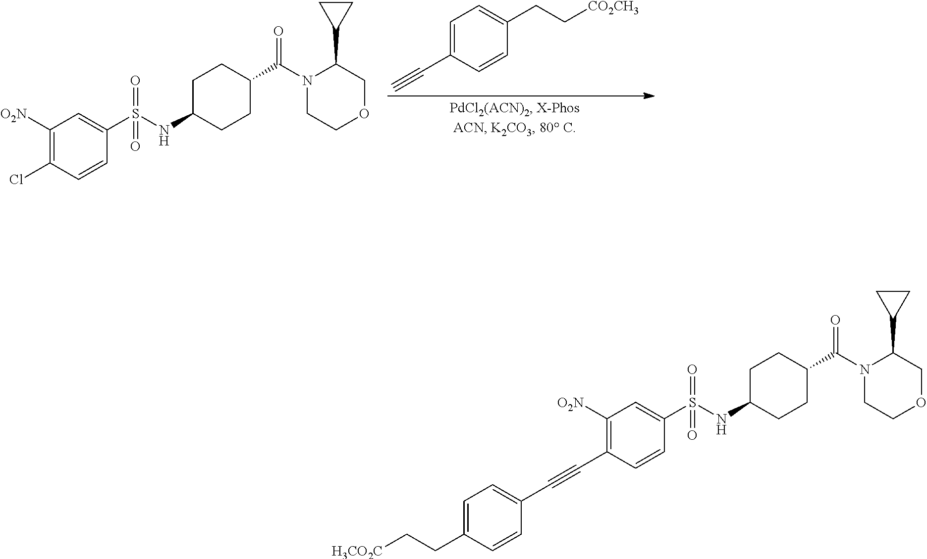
C1=C(C#C)C=CC(CC[CO2CH3])=C1.C1C(NS(=O)(=O)C2=CC([O2N])=C(Cl)C=C2)CCC(C(=O)N2CCOCC2C2CC2)C1.C1C(NS(=O)(=O)C2=CC([O2N])=C(C#CC3=CC=C(CC[H3CO2C])C=C3)C=C2)CCC(C(=O)N2CCOCC2C2CC2)C1
